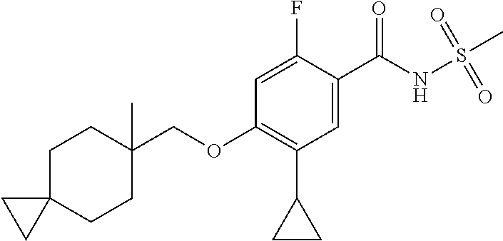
C1=C(F)C(C(NS(=O)(=O)C)=O)=CC(C2CC2)=C1OCC1(C)CCC2(CC1)CC2
